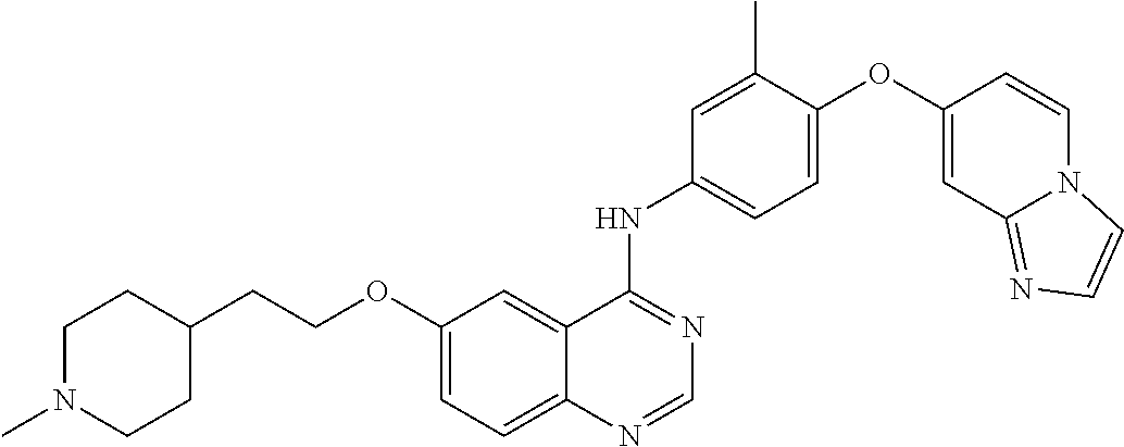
C1=C(OC2=CC3=NC=CN3C=C2)C(C)=CC(NC2=NC=NC3=CC=C(OCCC4CCN(C)CC4)C=C23)=C1
